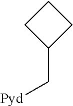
C1CC(C[Pyd])C1
